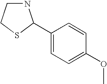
N1CCSC1C1=CC=C(OC)C=C1
